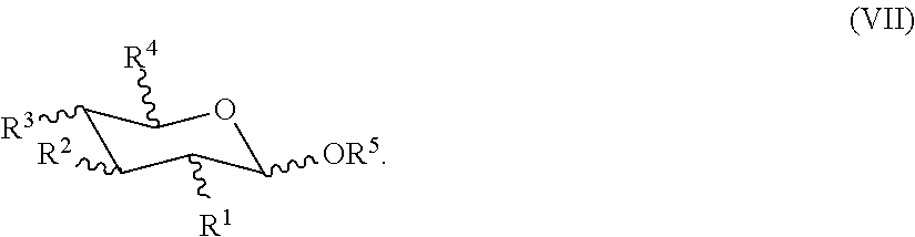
C1([R3])C([R2])C([R1])C([OR5])OC1[R4]
